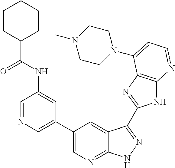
C1=NC=C(C2=CN=C3C(=C2)C(C2=NC4=C(N2)N=CC=C4N2CCN(C)CC2)=NN3)C=C1NC(C1CCCCC1)=O
